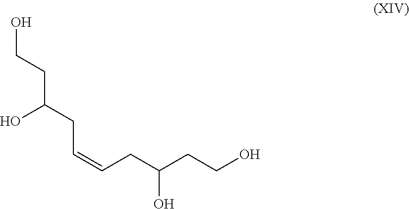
C(=CCC(CCO)O)CC(CCO)O
